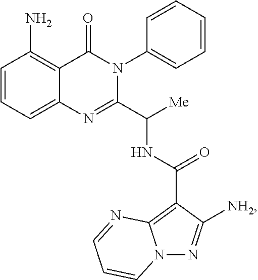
C12=CC=CC(N)=C1C(=O)N(C1=CC=CC=C1)C(C([Me])NC(C1=C3N(N=C1[NH2])C=CC=N3)=O)=N2
